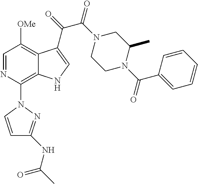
C1=NC(N2C=CC(NC(C)=O)=N2)=C2C(=C1[OMe])C(C(C(=O)N1CCN(C(=O)C3=CC=CC=C3)C(C)C1)=O)=CN2
